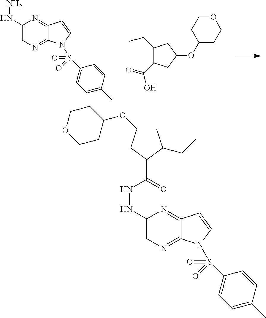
C1(CC)C(C(=O)O)CC(OC2CCOCC2)C1.C1(NN)=CN=C2C(=N1)C=CN2S(C1=CC=C(C)C=C1)(=O)=O.C1(NNC(C2C(CC)CC(OC3CCOCC3)C2)=O)=CN=C2C(=N1)C=CN2S(C1=CC=C(C)C=C1)(=O)=O
